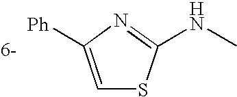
C1=C([Ph])N=C(NC)S1.[6-]
